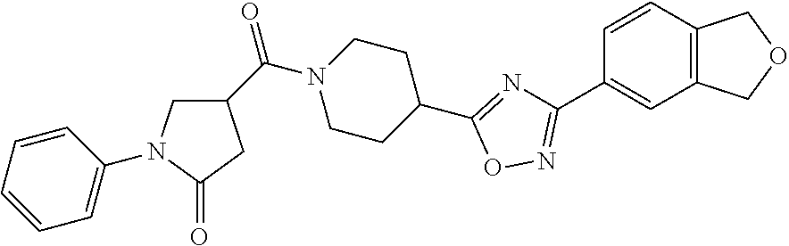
C1C(C(=O)N2CCC(C3=NC(C4=CC5=C(C=C4)COC5)=NO3)CC2)CC(=O)N1C1=CC=CC=C1
